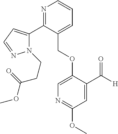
C(OC1=CN=C(OC)C=C1C([H])=O)C1=CC=CN=C1C1=CC=NN1CCC(OC)=O
